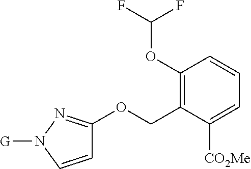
C1(OC(F)F)=C(COC2=NN([G])C=C2)C([CO2Me])=CC=C1
